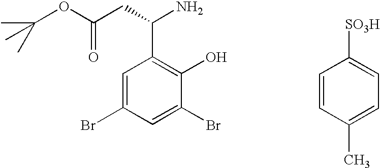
C1=CC(C)=CC=C1[SO3H].C1(O)=C(C(CC(OC(C)(C)C)=O)N)C=C(Br)C=C1Br
